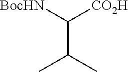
[BocHN]C([CO2H])C(C)C
